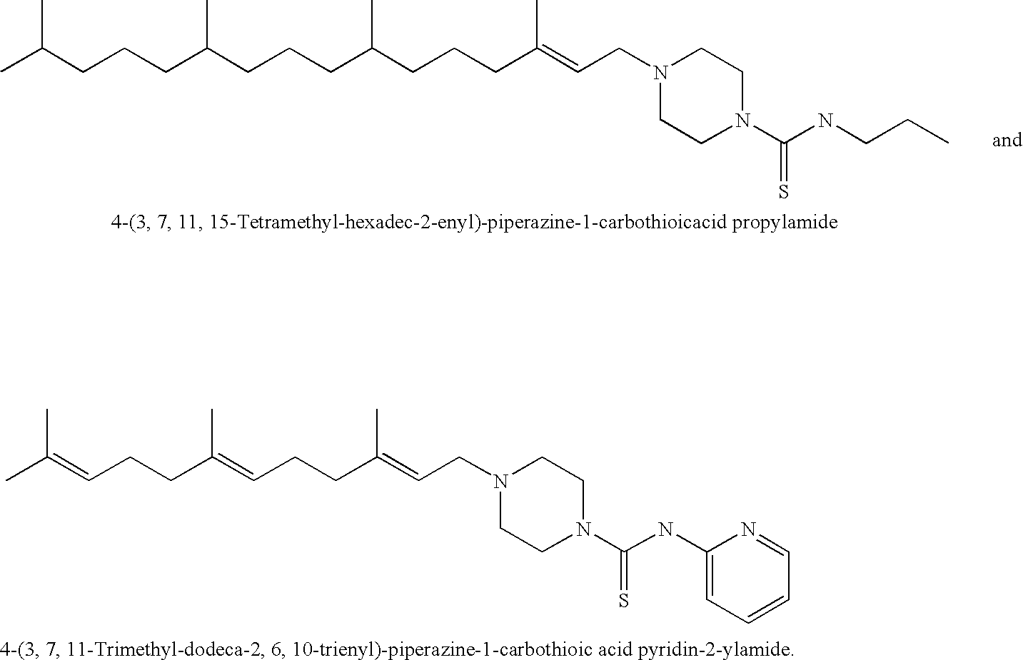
C(C(CCCC(CCCC(=CCN1CCN(C(=S)NCCC)CC1)C)C)C)CCC(C)C.CC(=CCCC(=CCCC(=CCN1CCN(C(=S)NC2=CC=CC=N2)CC1)C)C)C
